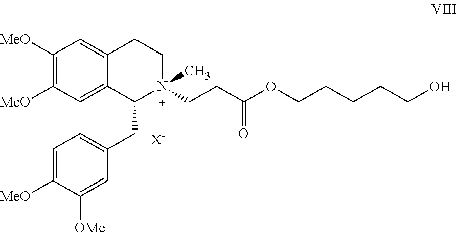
C1([MeO])=C([MeO])C=C2C(=C1)CCN(CCC(=O)OCCCCCO)(C)C2CC1=CC=C([MeO])C([OMe])=C1.[X-]
